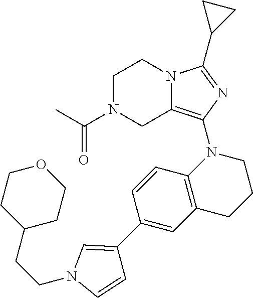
C1N(C(C)=O)CC2=C(N3C4=C(CCC3)C=C(C3=CN(CCC5CCOCC5)C=C3)C=C4)N=C(C3CC3)N2C1
